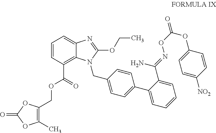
C1=CC(C(=O)OCC2=C(C)OC(=O)O2)=C2C(=C1)N=C(OCC)N2CC1=CC=C(C2=CC=CC=C2C(=NOC(OC2=CC=C([NO2])C=C2)=O)N)C=C1
